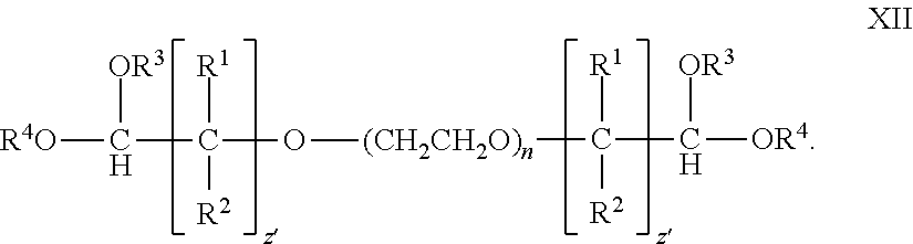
C(C([OR4])[OR3])([(CH2CH2O)n]OC(C([R4O])[OR3])([R1])[R2])([R1])[R2]
